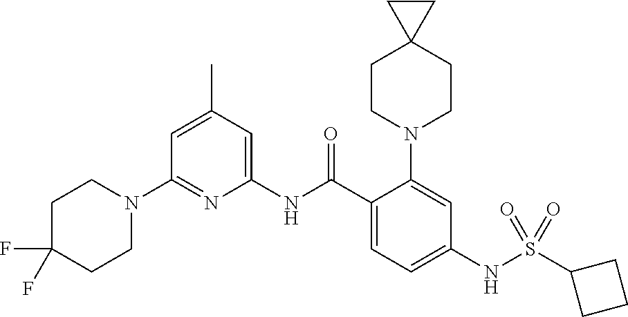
N1(C2=NC(NC(C3=CC=C(NS(C4CCC4)(=O)=O)C=C3N3CCC4(CC3)CC4)=O)=CC(C)=C2)CCC(F)(F)CC1
